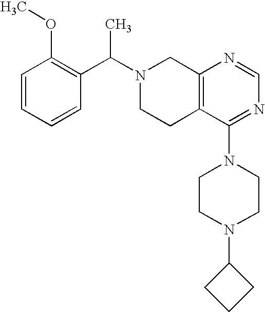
C1(C(N2CCC3=C(C2)N=CN=C3N2CCN(C3CCC3)CC2)C)=C(OC)C=CC=C1
